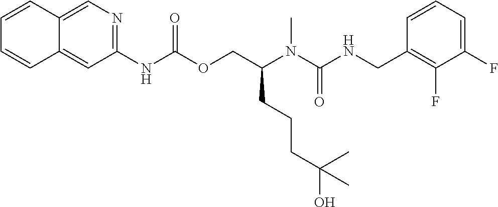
C1=CC(CNC(N(C(COC(NC2=NC=C3C(=C2)C=CC=C3)=O)CCCC(O)(C)C)C)=O)=C(F)C(F)=C1
